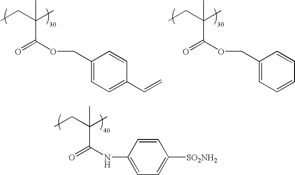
O=C(NC1=CC=C([SO2NH2])C=C1)C(CC)(C)C.O=C(OCC1=CC=C(C=C)C=C1)C(CC)(C)C.O=C(OCC1=CC=CC=C1)C(CC)(C)C
